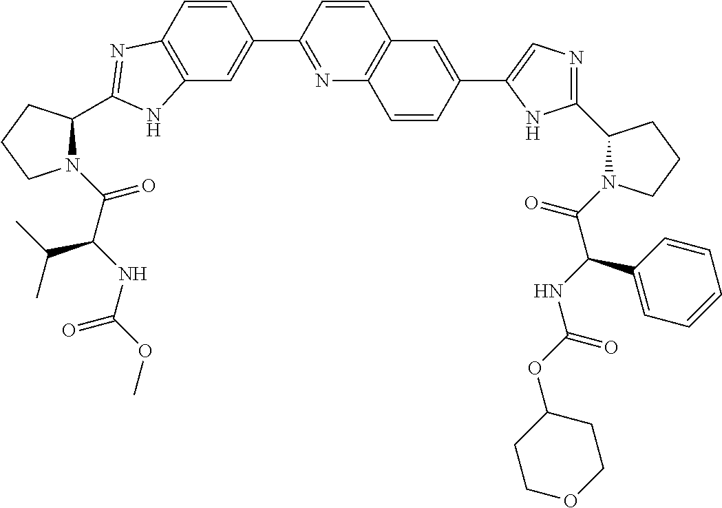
C1(C2=CC3=C(C=C2)N=C(C2N(C(C(NC(OC)=O)C(C)C)=O)CCC2)N3)=NC2=C(C=C1)C=C(C1=CN=C(C3N(C(C(NC(OC4CCOCC4)=O)C4=CC=CC=C4)=O)CCC3)N1)C=C2
